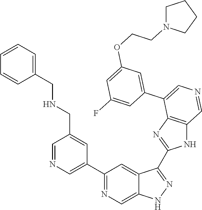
C1(C2=CN=CC(CNCC3=CC=CC=C3)=C2)=NC=C2C(=C1)C(C1=NC3=C(N1)C=NC=C3C1=CC(OCCN3CCCC3)=CC(F)=C1)=NN2
